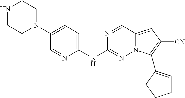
N1CCN(C2=CC=C(NC3=NN4C(=CC([CN])=C4C4=CCCC4)C=N3)N=C2)CC1
